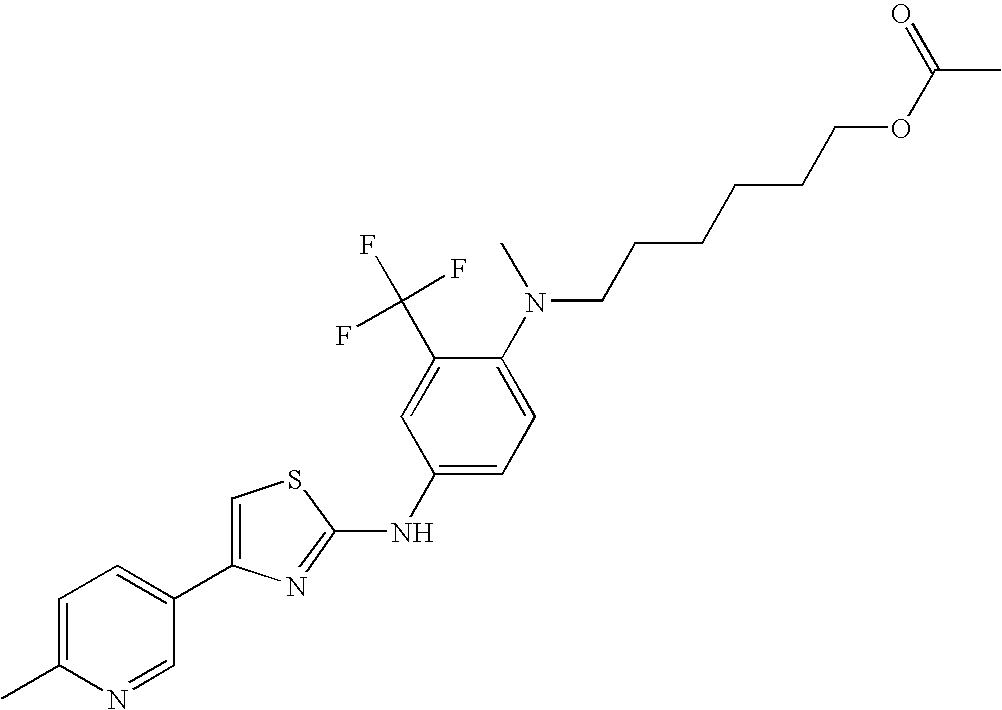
C1=C(C)N=CC(C2=CSC(NC3=CC=C(N(C)CCCCCCOC(C)=O)C(C(F)(F)F)=C3)=N2)=C1
